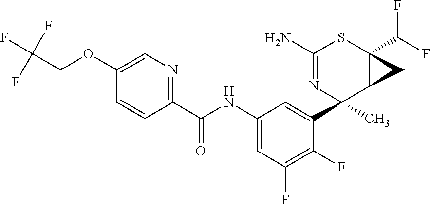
C1(N)=NC(C2=CC(NC(C3=NC=C(OCC(F)(F)F)C=C3)=O)=CC(F)=C2F)(C)C2C(C(F)F)(S1)C2
